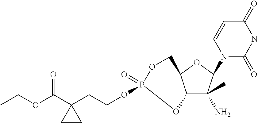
C12C(C)(N)C(N3C(=O)NC(=O)C=C3)OC1COP(=O)(OCCC1(C(OCC)=O)CC1)O2
